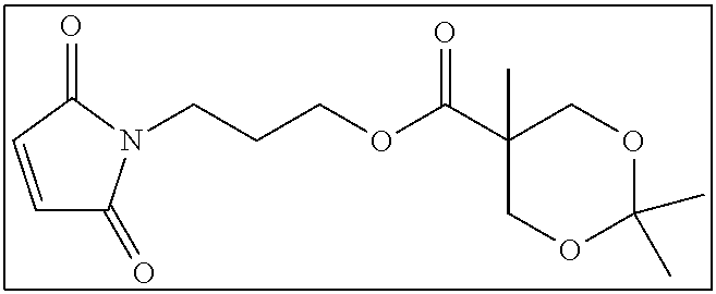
C1=CC(=O)N(CCCOC(C2(C)COC(C)(C)OC2)=O)C1=O
